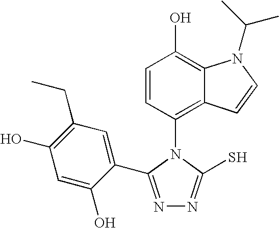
N1=C(C2=CC(CC)=C(O)C=C2O)N(C2=C3C(=C(O)C=C2)N(C(C)C)C=C3)C(S)=N1
